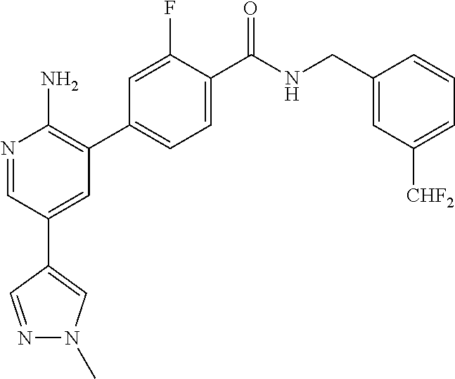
N1=CC(C2=CN(C)N=C2)=CC(C2=CC=C(C(NCC3=CC([CHF2])=CC=C3)=O)C(F)=C2)=C1N
